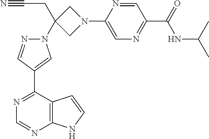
N#CCC1(N2N=CC(C3=NC=NC4=C3C=CN4)=C2)CN(C2=CN=C(C(=O)NC(C)C)C=N2)C1
